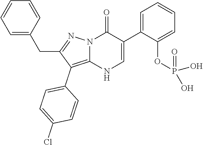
O=C1N2C(=C(C3=CC=C(Cl)C=C3)C(CC3=CC=CC=C3)=N2)NC=C1C1=CC=CC=C1OP(=O)(O)O
